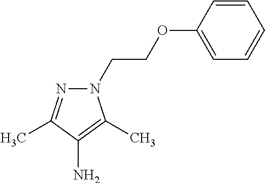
N1(CCOC2=CC=CC=C2)N=C(C)C(N)=C1C
